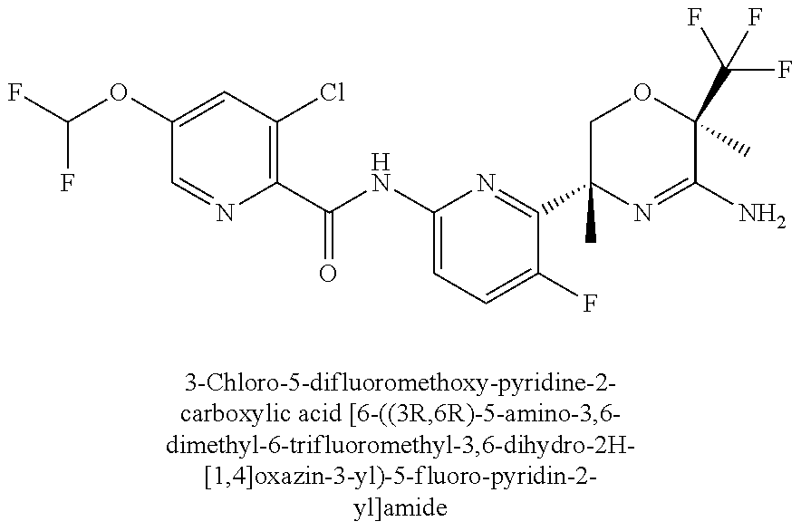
O(C1=CC(Cl)=C(C(NC2=CC=C(F)C(C3(C)N=C(N)C(C)(C(F)(F)F)OC3)=N2)=O)N=C1)C(F)F
